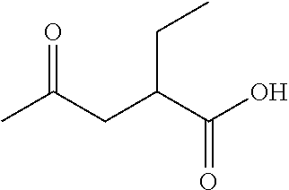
C(C(CC(C)=O)CC)(O)=O
